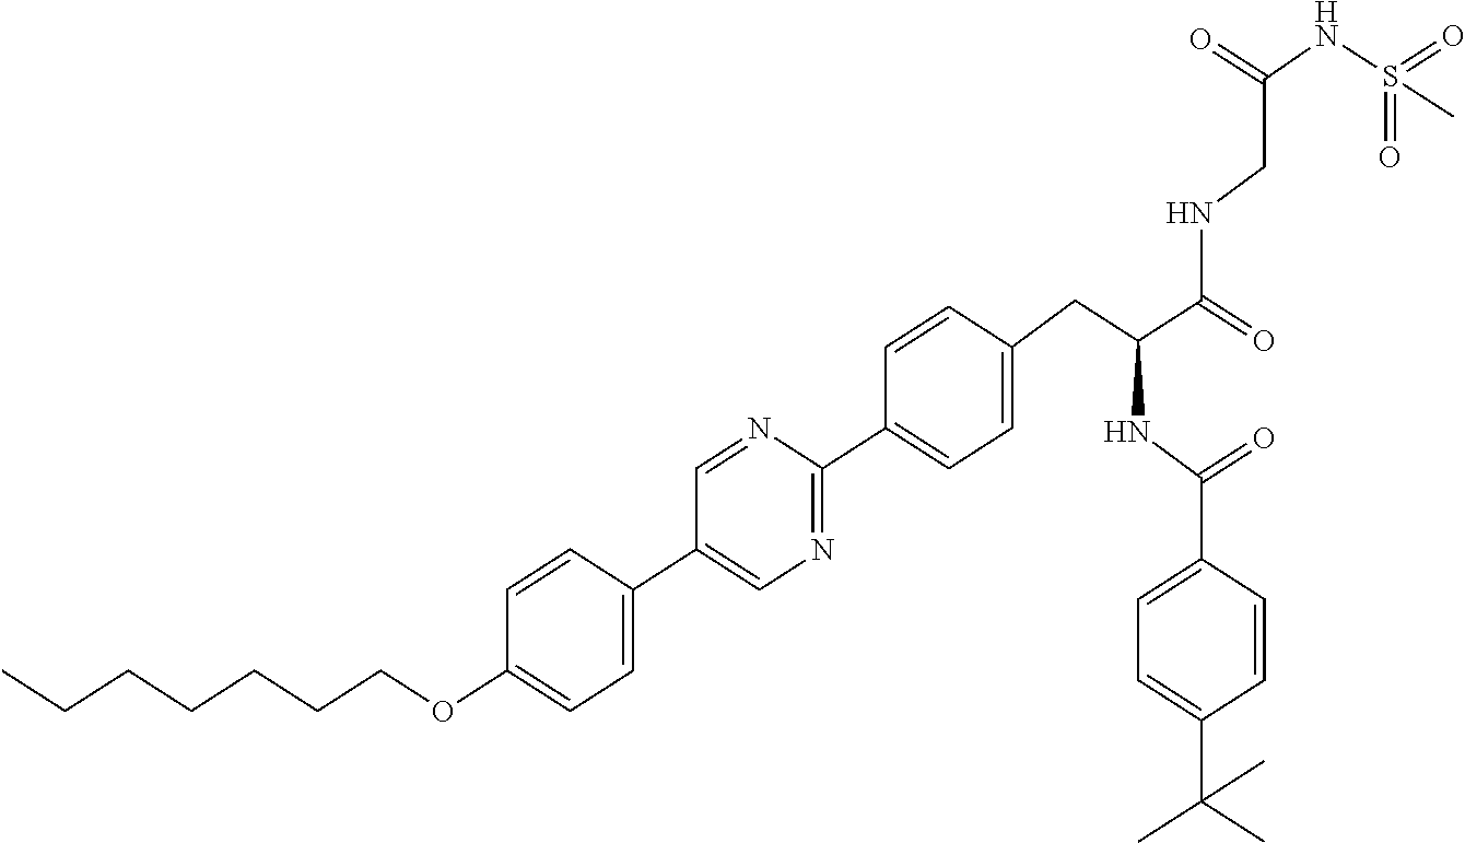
C(OC1=CC=C(C2=CN=C(C3=CC=C(CC(NC(=O)C4=CC=C(C(C)(C)C)C=C4)C(=O)NCC(NS(C)(=O)=O)=O)C=C3)N=C2)C=C1)CCCCCC
